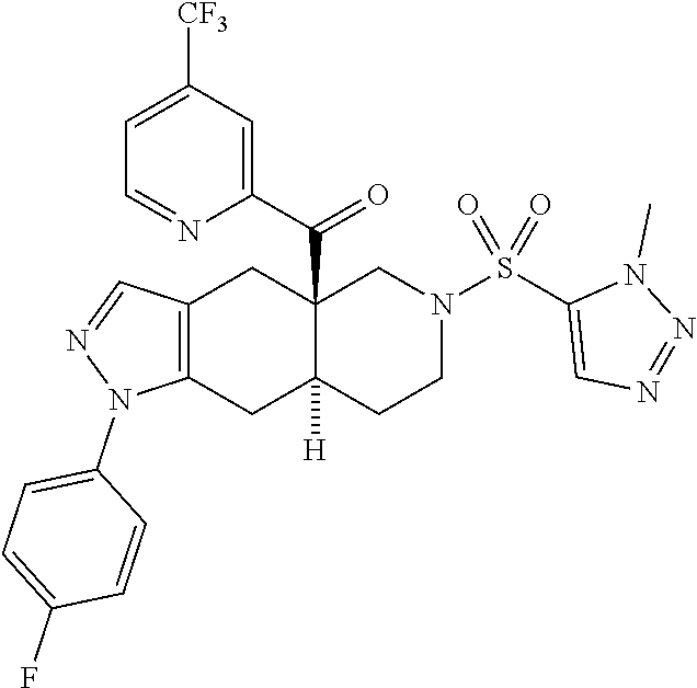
C12=C(C=NN1C1=CC=C(F)C=C1)CC1(C(C3=CC([CF3])=CC=N3)=O)C([H])(C2)CCN(S(C2=CN=NN2C)(=O)=O)C1
